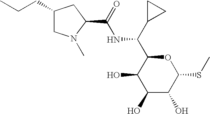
C(NC(C1CC1)C1C(O)C(O)C(O)C(SC)O1)(=O)C1N(C)CC(CCC)C1
